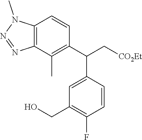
C1=C(C(C[CO2Et])C2=C(C)C3=C(C=C2)N(C)N=N3)C=CC(F)=C1CO
